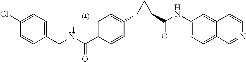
C1(CNC(C2=CC=C(C3C(C(NC4=CC=C5C(=C4)C=CN=C5)=O)C3)C=C2)=O)=CC=C(Cl)C=C1
